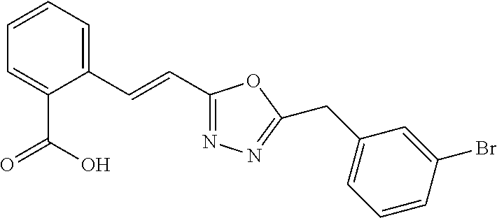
C1=CC=C(C=CC2=NN=C(CC3=CC=CC(Br)=C3)O2)C(C(O)=O)=C1
